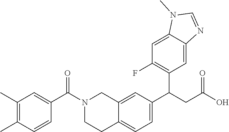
C1(C)=C(C)C=CC(C(N2CCC3=CC=C(C(CC(O)=O)C4=C(F)C=C5C(=C4)N=CN5C)C=C3C2)=O)=C1
